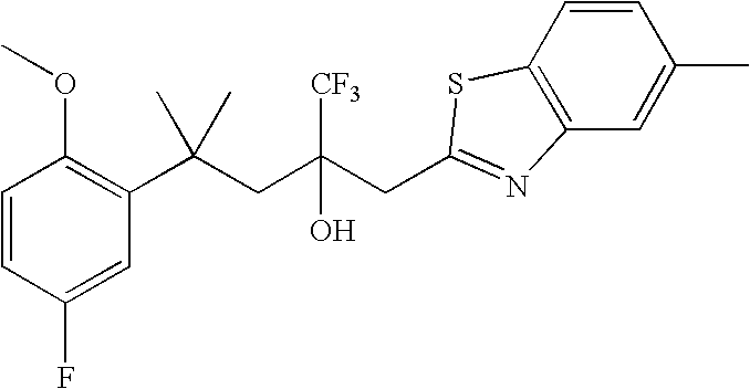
C1=CC(F)=CC(C(CC(CC2=NC3=C(S2)C=CC(C)=C3)([CF3])O)(C)C)=C1OC
